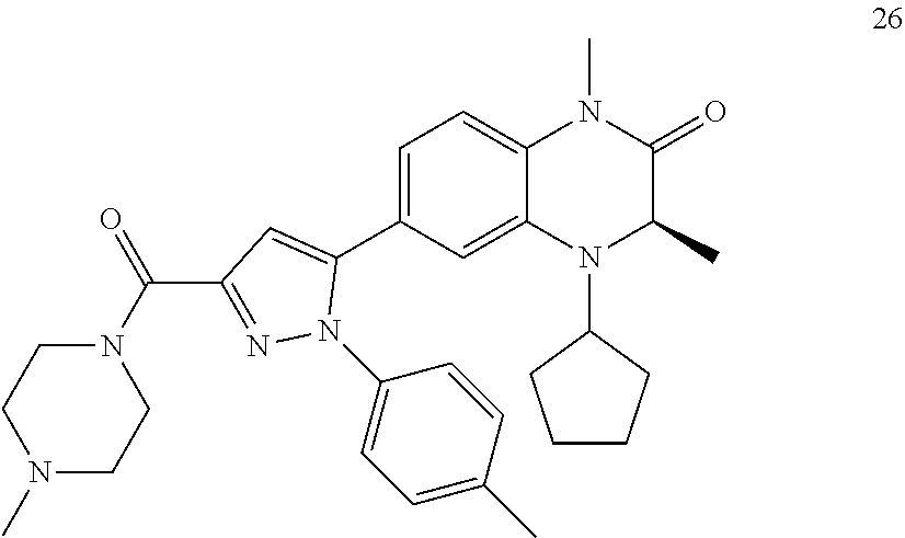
C1=C(C2=CC(C(=O)N3CCN(C)CC3)=NN2C2=CC=C(C)C=C2)C=C2C(=C1)N(C)C(=O)C(C)N2C1CCCC1
